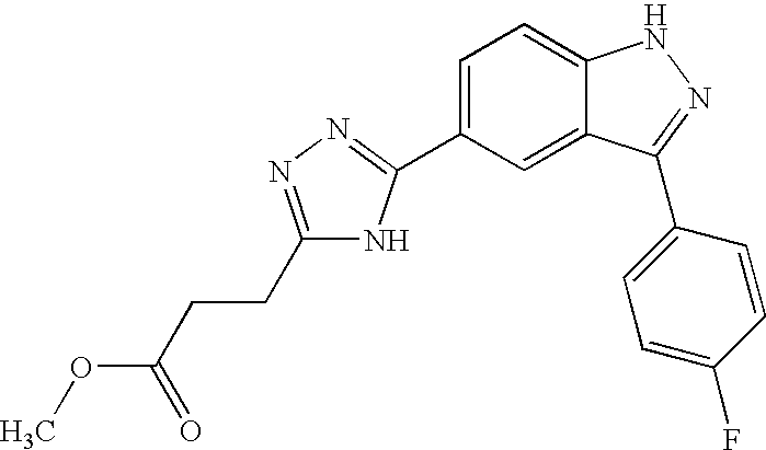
C1=C(C2=NN=C(CCC(OC)=O)N2)C=C2C(=C1)NN=C2C1=CC=C(F)C=C1
